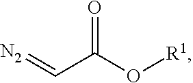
[N2]=CC(O[R1])=O
